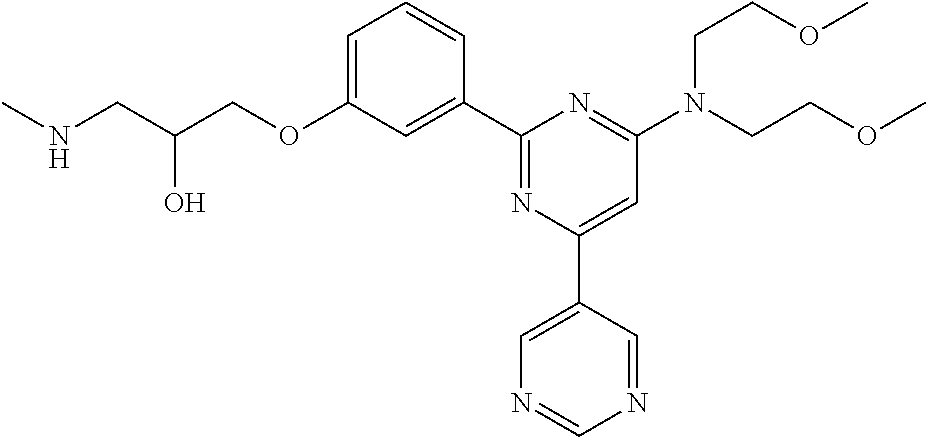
C1=C(OCC(CNC)O)C=C(C2=NC(C3=CN=CN=C3)=CC(N(CCOC)CCOC)=N2)C=C1
